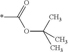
O=C(OC(C)(C)C)*
